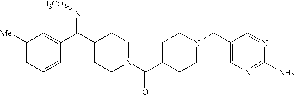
C1([Me])=CC=CC(C(C2CCN(C(C3CCN(CC4=CN=C(N)N=C4)CC3)=O)CC2)=N[H3CO])=C1
